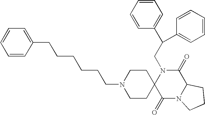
C(N1C2(C(=O)N3C(C1=O)CCC3)CCN(CCCCCCC1=CC=CC=C1)CC2)C(C1=CC=CC=C1)C1=CC=CC=C1
